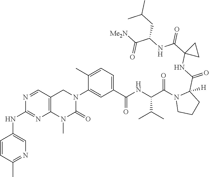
N1=CC2=C(N=C1NC1=CN=C(C)C=C1)N(C)C(=O)N(C1=CC(C(NC(C(N3CCCC3(C(=O)NC3(C(=O)NC(C([Me2N])=O)CC(C)C)CC3)[H])=O)C(C)C)=O)=CC=C1C)C2
